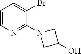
C1=CN=C(N2CC(O)C2)C(Br)=C1
